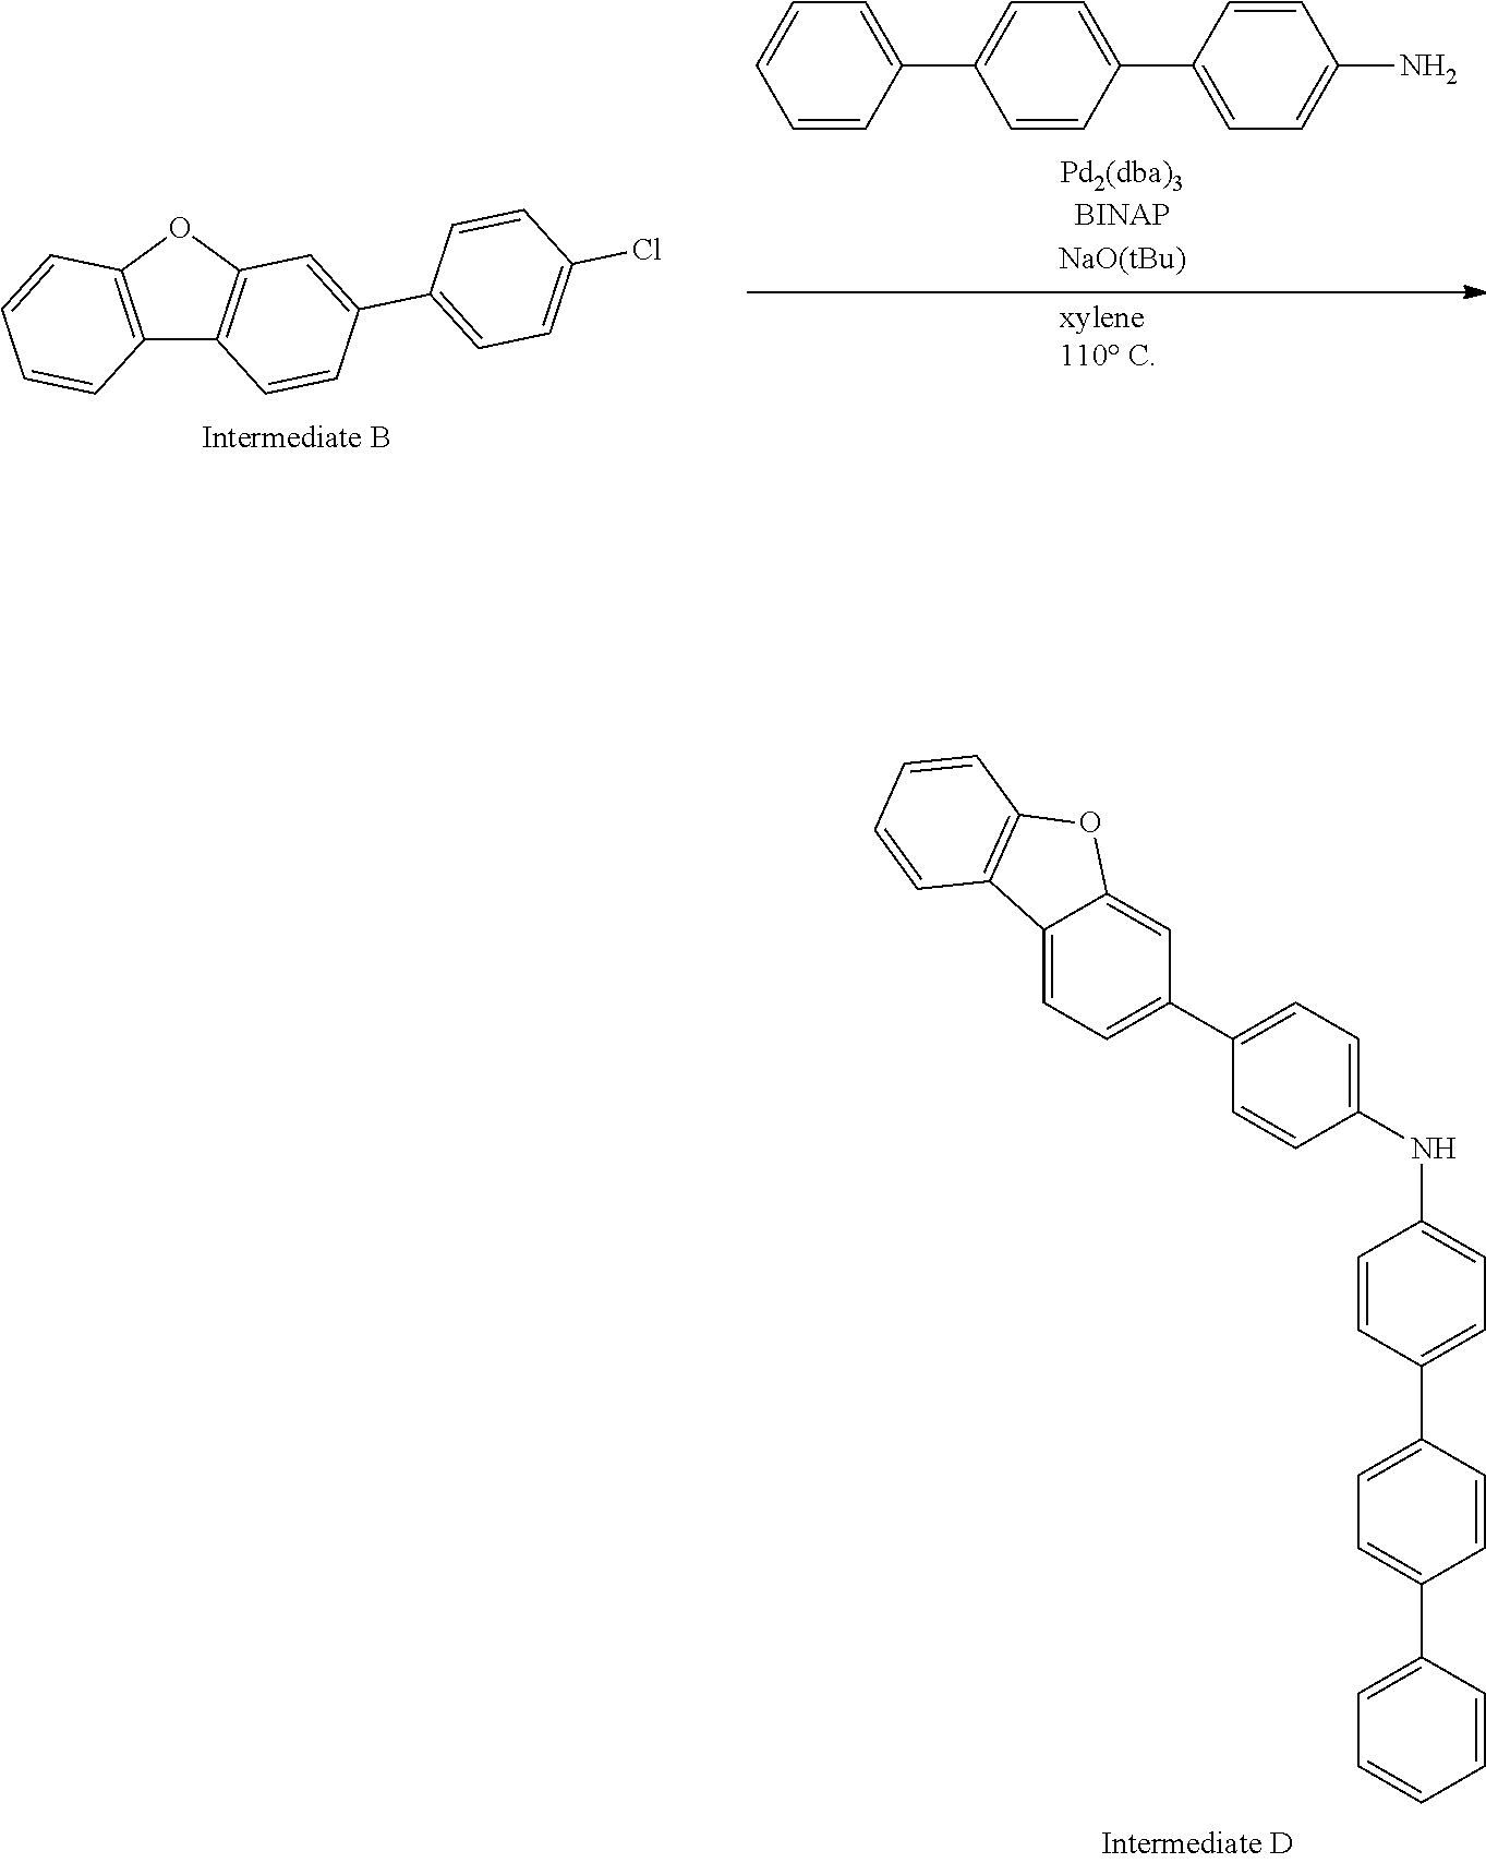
C1=C(C2=CC=C(NC3=CC=C(C4=CC=C5C(=C4)OC4=C5C=CC=C4)C=C3)C=C2)C=CC(C2=CC=CC=C2)=C1.C12=C(OC3=C1C=CC(C1=CC=C(Cl)C=C1)=C3)C=CC=C2.C1=CC(C2=CC=C(C3=CC=C(N)C=C3)C=C2)=CC=C1
